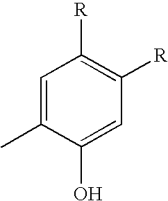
C1=C(C)C(O)=CC([R])=C1[R]
